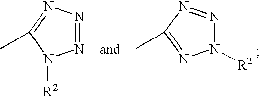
N1=NN=C(C)N1[R2].N1([R2])N=NC(C)=N1
